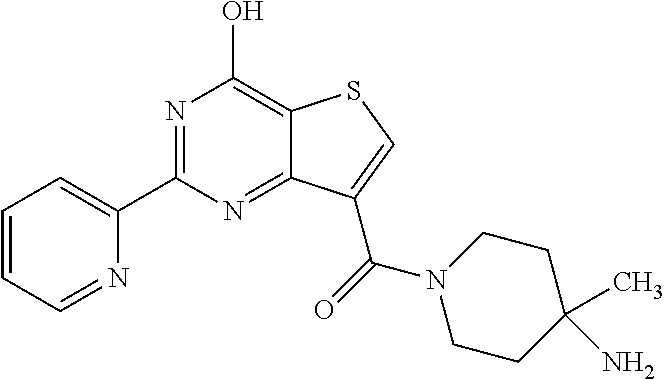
N1=C(C2=CC=CC=N2)N=C2C(=C1O)SC=C2C(=O)N1CCC(N)(C)CC1
